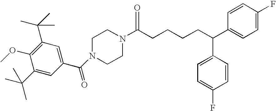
C1(C(N2CCN(C(CCCCC(C3=CC=C(F)C=C3)C3=CC=C(F)C=C3)=O)CC2)=O)=CC(C(C)(C)C)=C(OC)C(C(C)(C)C)=C1
